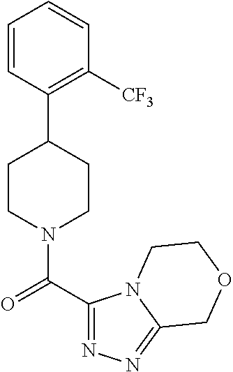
C1=CC(C2CCN(C(C3=NN=C4N3CCOC4)=O)CC2)=C([CF3])C=C1
